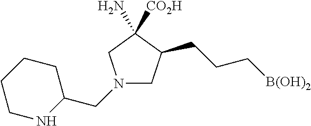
N1(CC2CCCCN2)CC(CCC[B(OH)2])C(N)([CO2H])C1
